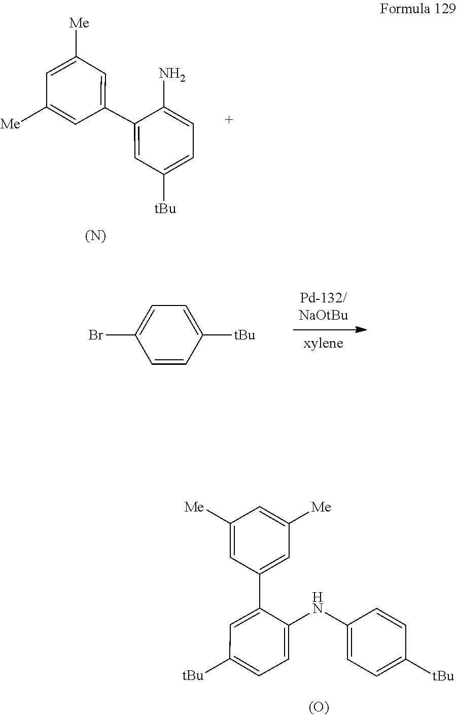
C1=CC([tBu])=CC=C1Br.C1([tBu])=CC=C(NC2=CC=C([tBu])C=C2)C(C2=CC([Me])=CC([Me])=C2)=C1.[(O)].C1([Me])=CC(C2=CC([tBu])=CC=C2N)=CC([Me])=C1.[(N)]
